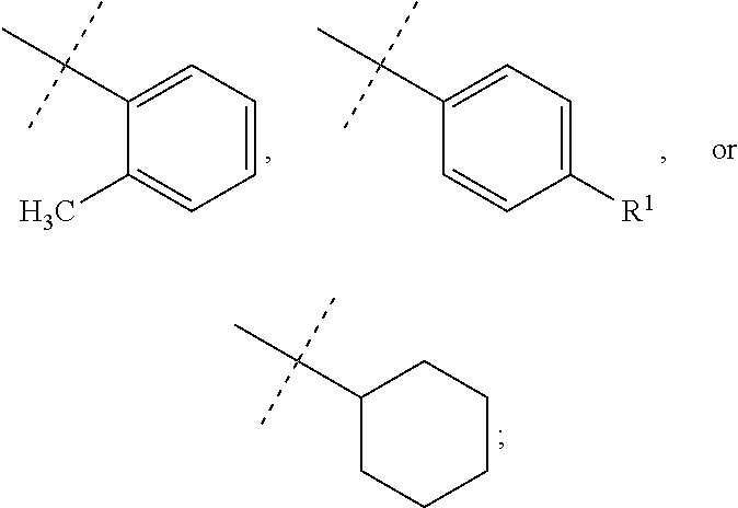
C1([R1])=CC=C(C(C)(C)C)C=C1.C1=CC=C(C(C)(C)C)C(C)=C1.C1CCC(C(C)(C)C)CC1
